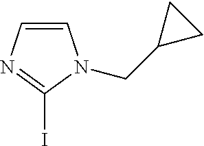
C1=CN=C(I)N1CC1CC1
